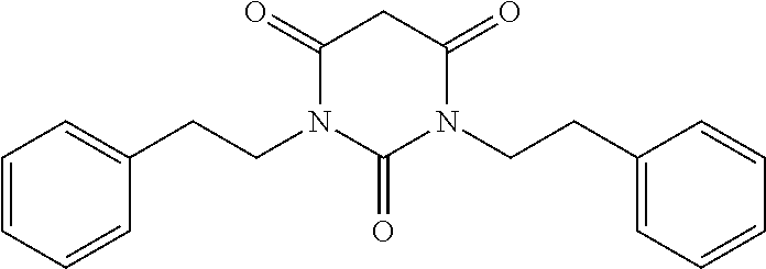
C1=CC=CC(CCN2C(=O)N(CCC3=CC=CC=C3)C(=O)CC2=O)=C1
